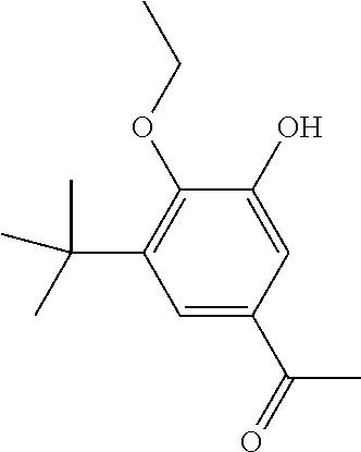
C1=C(C(=O)C)C=C(O)C(OCC)=C1C(C)(C)C
